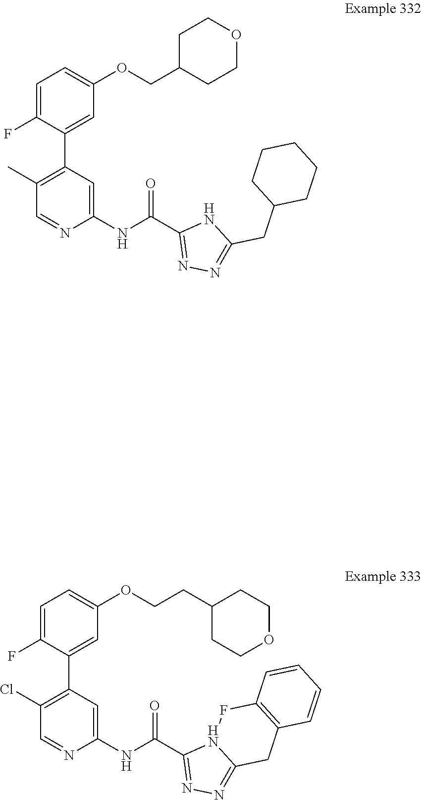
C1(Cl)=C(C2=CC(OCCC3CCOCC3)=CC=C2F)C=C(NC(=O)C2=NN=C3N2FC2=C(C3)C=CC=C2)N=C1.C1(C)=C(C2=CC(OCC3CCOCC3)=CC=C2F)C=C(NC(=O)C2=NN=C(CC3CCCCC3)N2)N=C1
